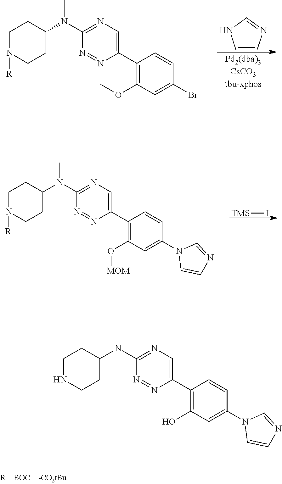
C1(N(C2=NC=C(C3=C(OC)C=C(Br)C=C3)N=N2)C)CCN([R])CC1.C1=CN=CN1.C1(N(C2=NC=C(C3=C(O[MOM])C=C(N4C=CN=C4)C=C3)N=N2)C)CCN([R])CC1.[TMS]I.C1(N(C2=NC=C(C3=C(O)C=C(N4C=CN=C4)C=C3)N=N2)C)CCNCC1
